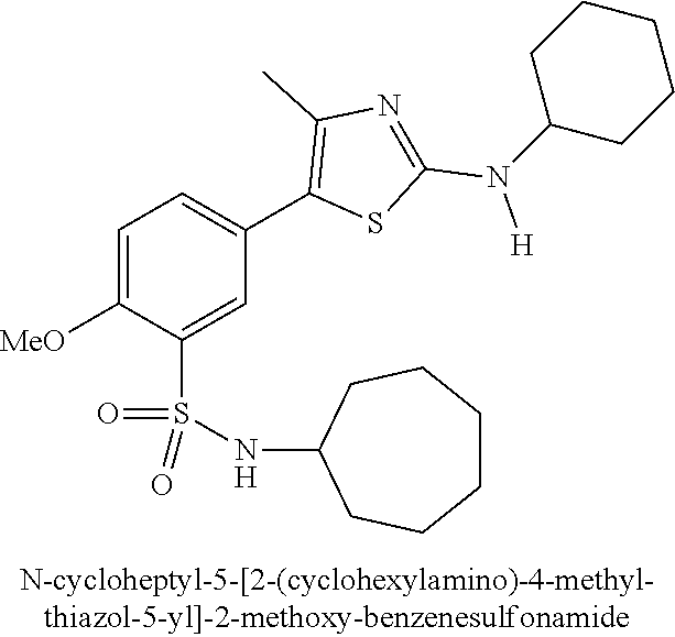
C1=C([MeO])C(S(NC2CCCCCC2)(=O)=O)=CC(C2=C(C)N=C(N([H])C3CCCCC3)S2)=C1
